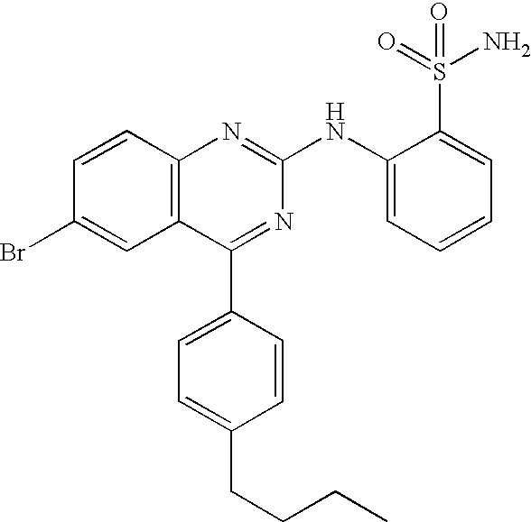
C12=C(C=CC(Br)=C1)N=C(NC1=CC=CC=C1S(=O)(N)=O)N=C2C1=CC=C(CCCC)C=C1
